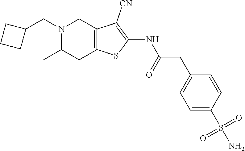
N1(CC2CCC2)C(C)CC2=C(C1)C([CN])=C(NC(CC1=CC=C(S(N)(=O)=O)C=C1)=O)S2
